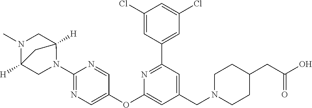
C1(Cl)=CC(C2=NC(OC3=CN=C(N4C5([H])CN(C)C([H])(C4)C5)N=C3)=CC(CN3CCC(CC(O)=O)CC3)=C2)=CC(Cl)=C1
